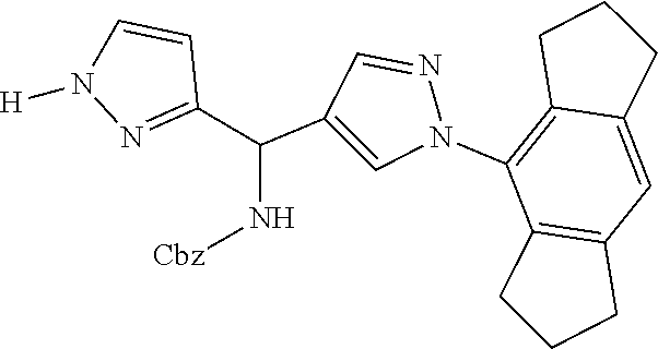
C12=C(C=C3C(=C1N1N=CC(C(C4=NN([H])C=C4)N[Cbz])=C1)CCC3)CCC2
